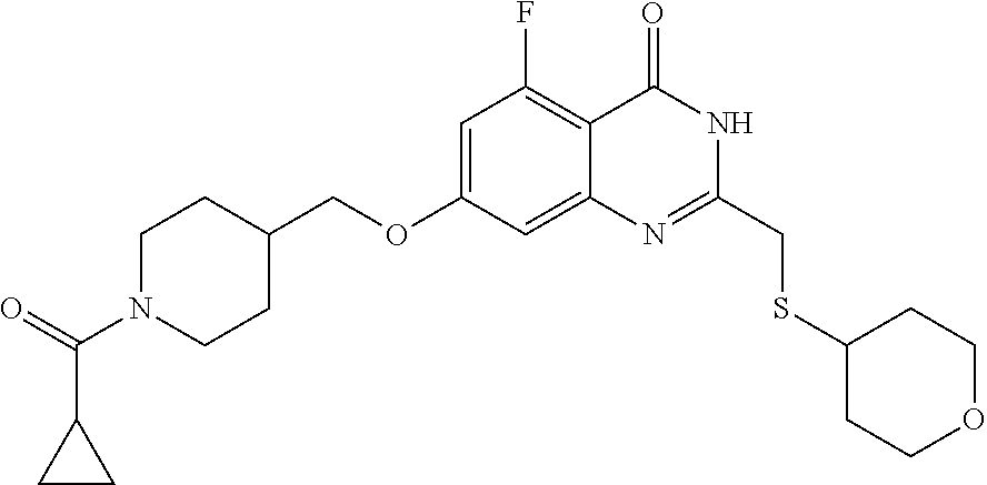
C1=C(OCC2CCN(C(=O)C3CC3)CC2)C=C2C(=C1F)C(=O)NC(CSC1CCOCC1)=N2
